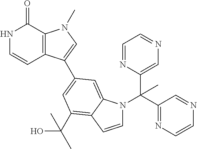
N1C=CC2=C(C1=O)N(C)C=C2C1=CC(C(O)(C)C)=C2C(=C1)N(C(C1=NC=CN=C1)(C1=CN=CC=N1)C)C=C2
